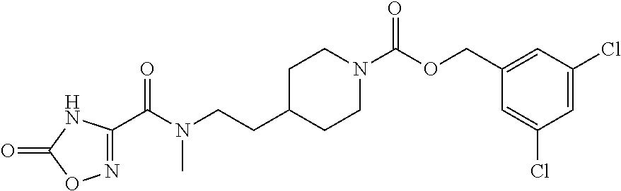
C1(COC(N2CCC(CCN(C(=O)C3=NOC(=O)N3)C)CC2)=O)=CC(Cl)=CC(Cl)=C1
